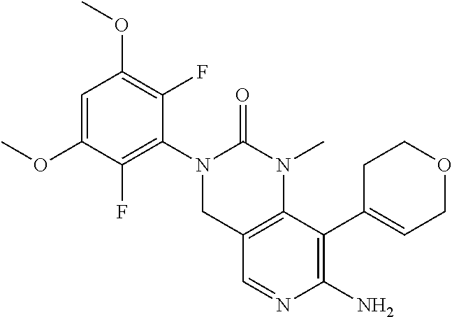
C12=C(C(C3=CCOCC3)=C(N)N=C1)N(C)C(=O)N(C1=C(F)C(OC)=CC(OC)=C1F)C2
